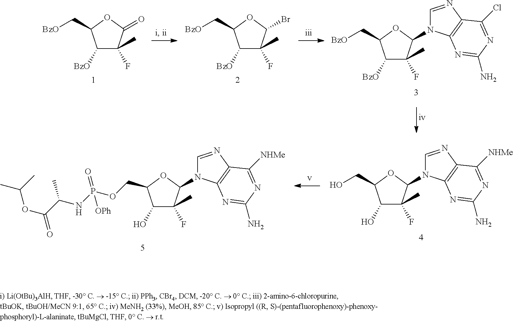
C1([BzO])C(F)(C)C(=O)OC1C[BzO].C1([BzO])C(F)(C)C(Br)OC1C[BzO].C1([BzO])C(F)(C)C(N2C=NC3=C2N=C(N)N=C3Cl)OC1C[BzO].C1(O)C(F)(C)C(N2C=NC3=C2N=C(N)N=C3[NHMe])OC1COP(NC(C(OC(C)C)=O)C)(=O)[OPh].C1(O)C(F)(C)C(N2C=NC3=C2N=C(N)N=C3[NHMe])OC1CO
